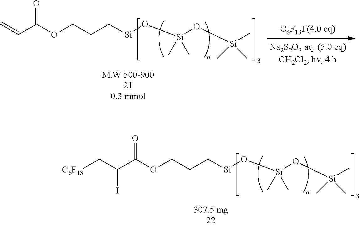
C(C(C(OCCC[Si]O[Si](O[Si](C)(C)C)(C)C)=O)I)[C6F13].C=CC(OCCC[Si]O[Si](O[Si](C)(C)C)(C)C)=O
